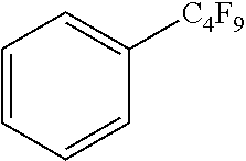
C1=CC=CC([C4F9])=C1
